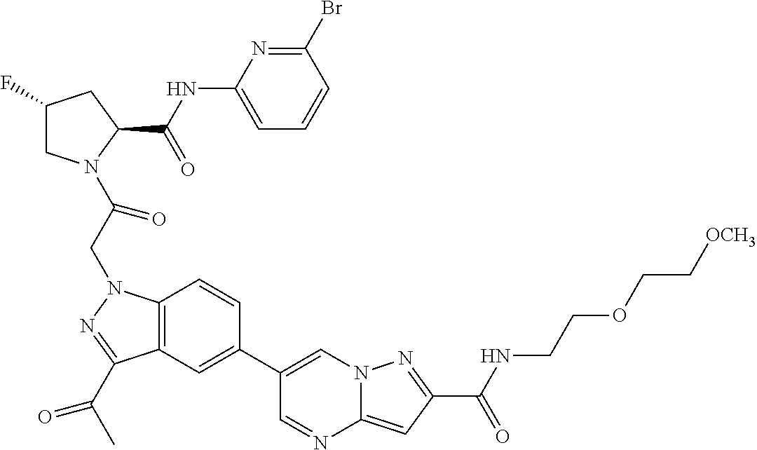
C1(F)CN(C(CN2C3=C(C(C(C)=O)=N2)C=C(C2=CN4C(=CC(C(NCCOCC[OCH3])=O)=N4)N=C2)C=C3)=O)C(C(NC2=CC=CC(Br)=N2)=O)C1
